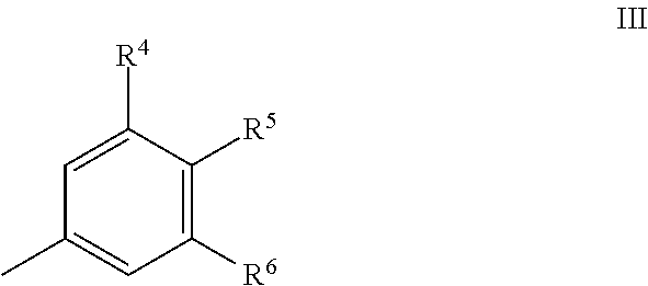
C1([R6])=C([R5])C([R4])=CC(C)=C1
